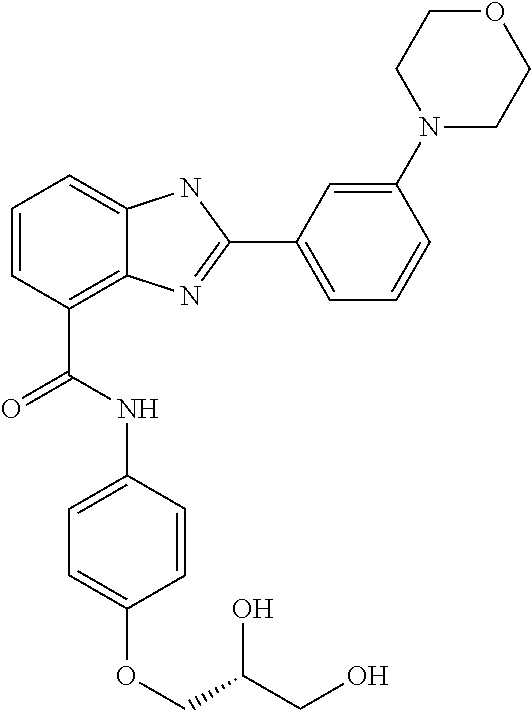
C1=CC(C(NC2=CC=C(OCC(CO)O)C=C2)=O)=C2C(=C1)NC(C1=CC=CC(N3CCOCC3)=C1)=N2
